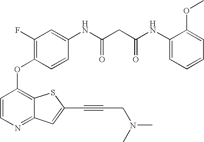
C1=CC(OC2=C(F)C=C(NC(CC(NC3=CC=CC=C3OC)=O)=O)C=C2)=C2C(=N1)C=C(C#CCN(C)C)S2
